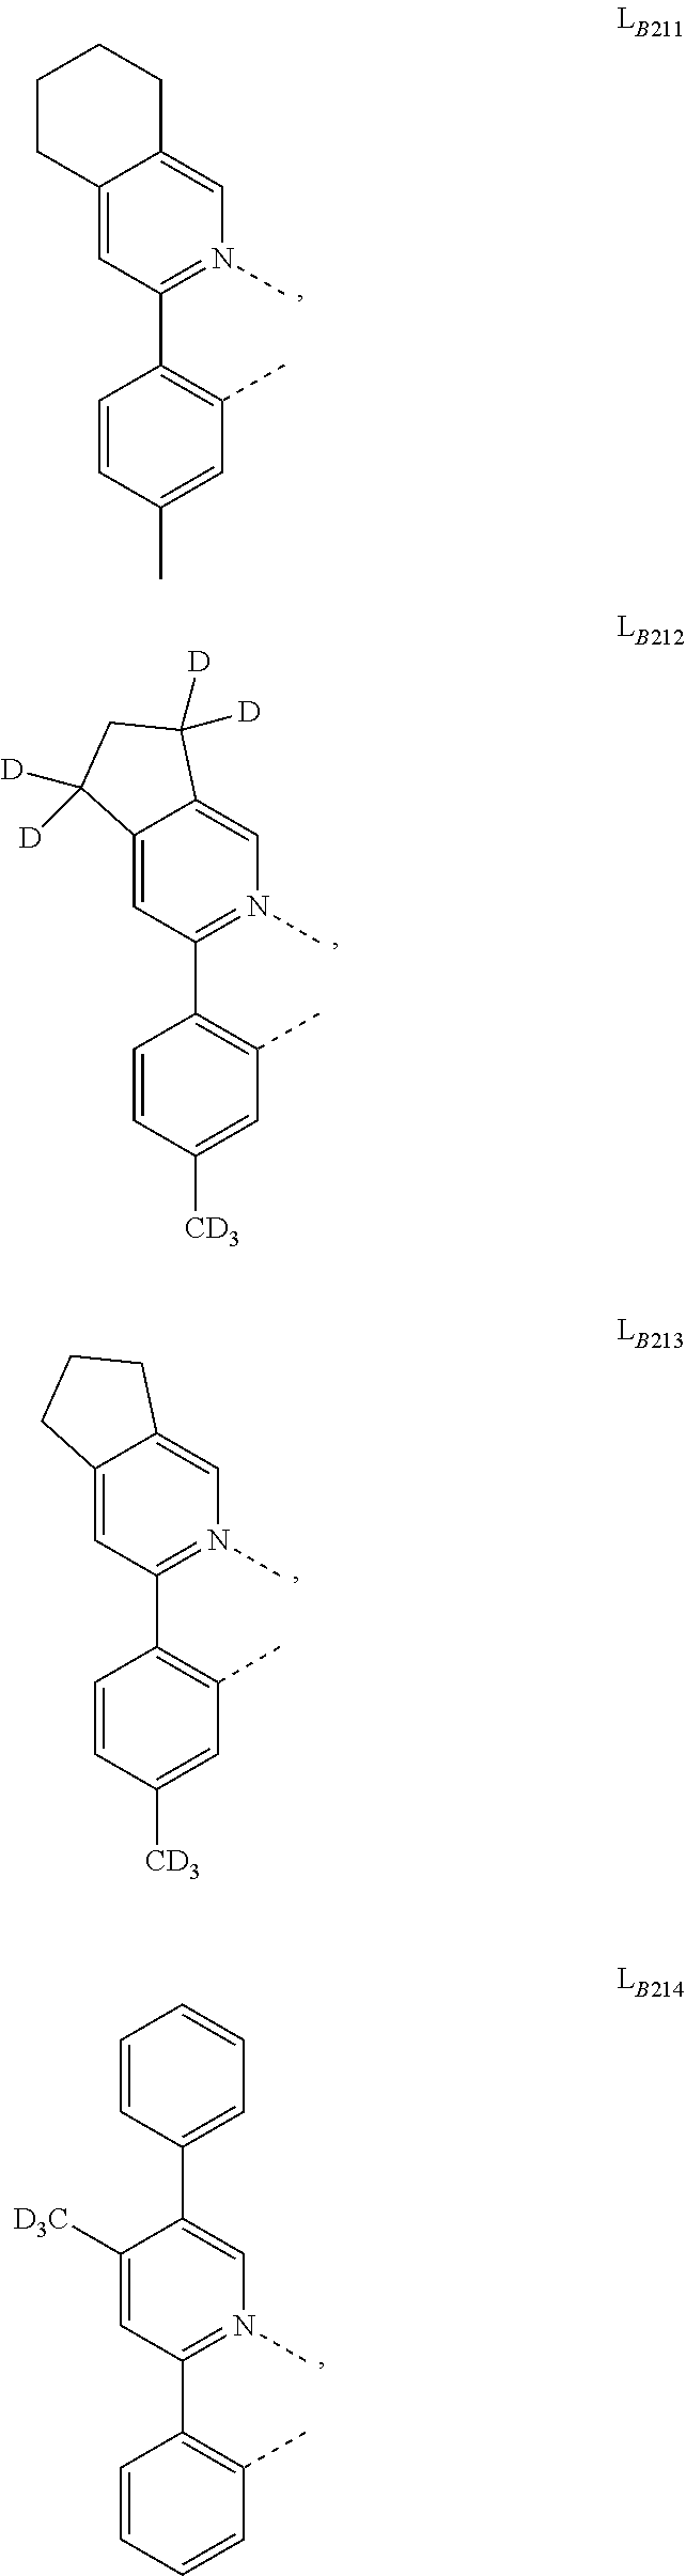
C1(C2=C(C)C=C(C)C=C2)=N(C)C=C2C(=C1)CCCC2.C1(C2=C(C)C=C([CD3])C=C2)=N(C)C=C2C(=C1)C([D])([D])CC2([D])[D].C1(C2=C(C)C=C([CD3])C=C2)=N(C)C=C2C(=C1)CCC2.C1(C2=C(C)C=CC=C2)=N(C)C=C(C2=CC=CC=C2)C([D3C])=C1
